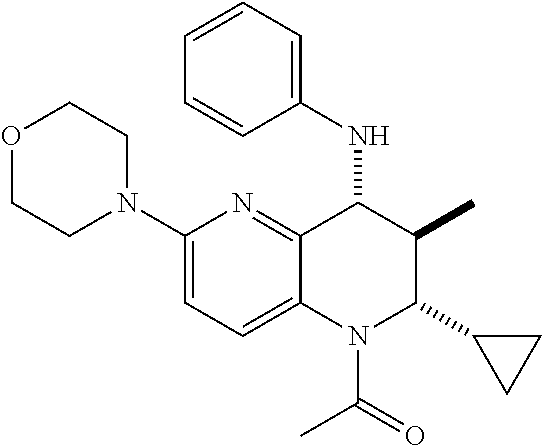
C1(N2CCOCC2)=CC=C2C(=N1)C(NC1=CC=CC=C1)C(C)C(C1CC1)N2C(C)=O
